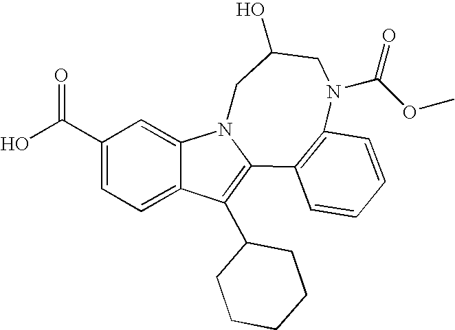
C1(C(O)=O)=CC=C2C(=C1)N1C(=C2C2CCCCC2)C2=C(C=CC=C2)N(C(OC)=O)CC(O)C1
